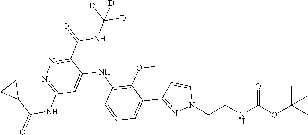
CC(OC(NCCN1C=CC(C2=CC=CC(NC3=CC(NC(C4CC4)=O)=NN=C3C(NC([D])([D])[D])=O)=C2OC)=N1)=O)(C)C
